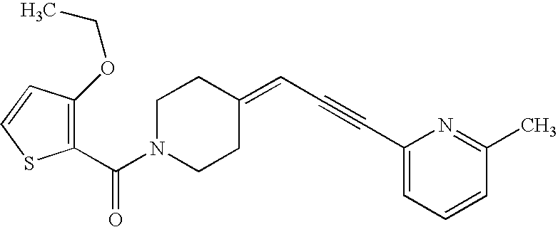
C1(C(N2CCC(=CC#CC3=CC=CC(C)=N3)CC2)=O)=C(OCC)C=CS1
